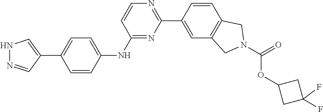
N1N=CC(C2=CC=C(NC3=NC(C4=CC5=C(C=C4)CN(C(=O)OC4CC(F)(F)C4)C5)=NC=C3)C=C2)=C1
